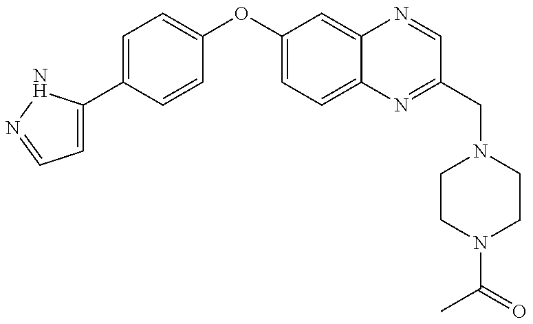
C1=C(C2=CC=C(OC3=CC=C4C(=C3)N=CC(CN3CCN(C(C)=O)CC3)=N4)C=C2)NN=C1
